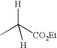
CC([H])([H])[CO2Et]
